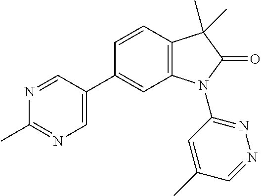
C1(C)=NC=C(C2=CC3=C(C=C2)C(C)(C)C(=O)N3C2=NN=CC(C)=C2)C=N1
